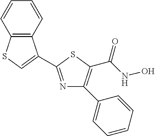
C1=CC=CC(C2=C(C(NO)=O)SC(C3=CSC4=C3C=CC=C4)=N2)=C1
